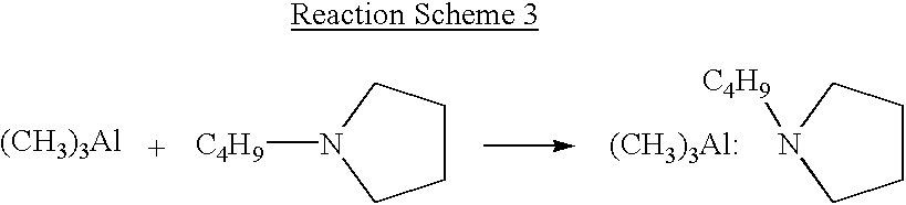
[(CH3)3Al].C1CCN([C4H9])C1.C1CCN([C4H9])C1.[(CH3)3Al:]
